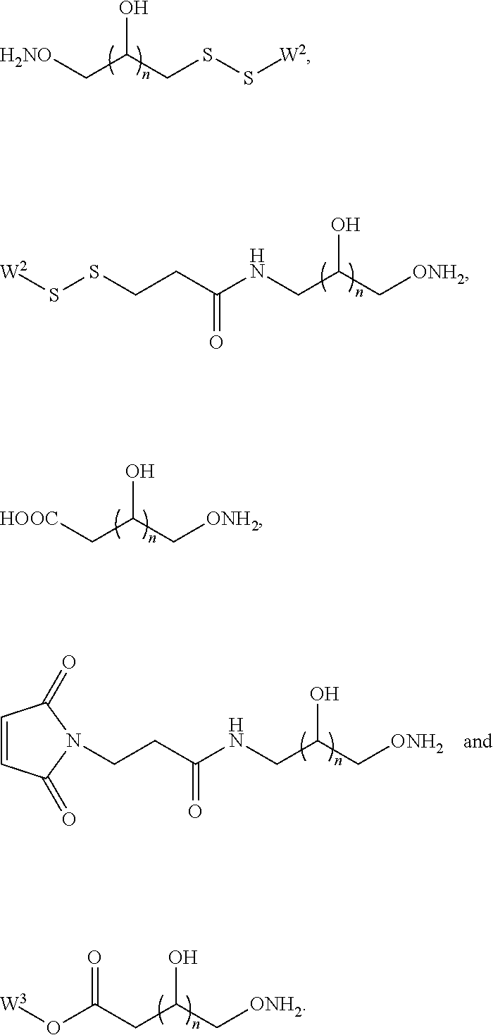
OC(CSS[W2])C[H2NO].OC(C[ONH2])CNC(CCSS[W2])=O.OC(C[ONH2])C[HOOC].OC(C[ONH2])CC(O[W3])=O.OC(C[ONH2])CNC(CCN1C(=O)C=CC1=O)=O
